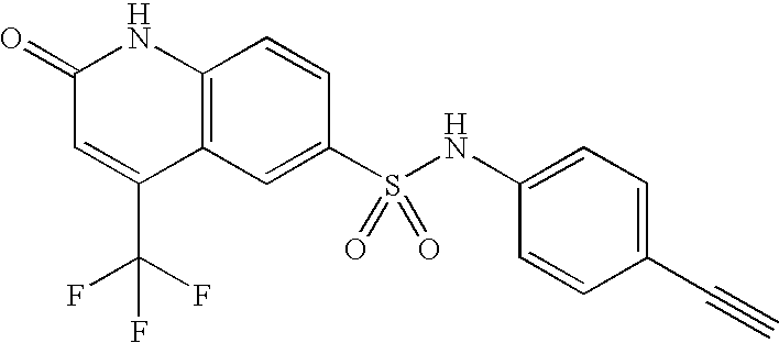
C1(S(NC2=CC=C(C#C)C=C2)(=O)=O)=CC2=C(C=C1)NC(=O)C=C2C(F)(F)F
